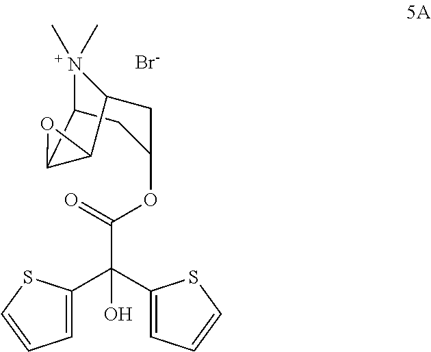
[Br-].C(C(C1=CC=CS1)(O)C1=CC=CS1)(=O)OC1CC2C3OC3C(N2(C)C)C1
